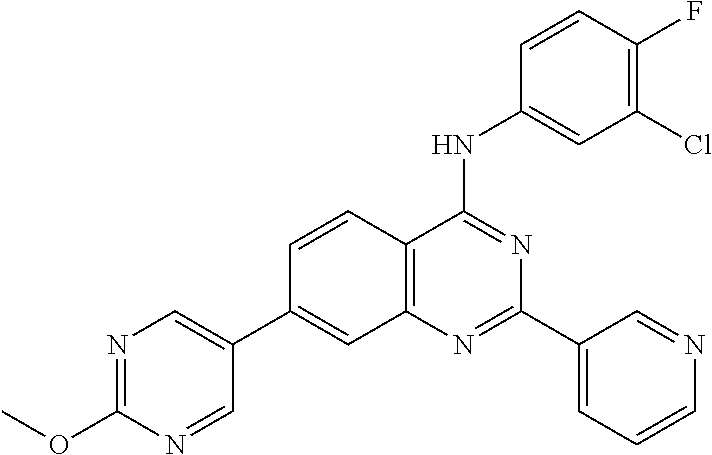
C12=C(N=C(C3=CC=CN=C3)N=C1NC1=CC(Cl)=C(F)C=C1)C=C(C1=CN=C(OC)N=C1)C=C2
